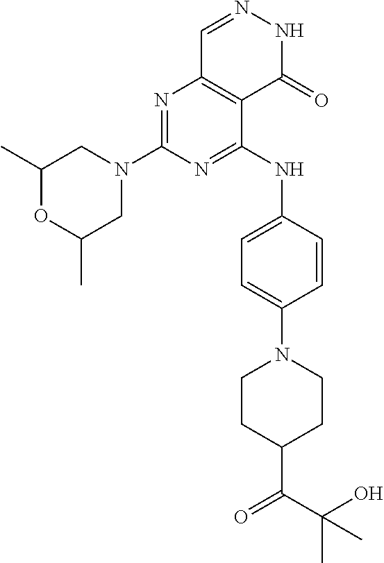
N1=C(N2CC(C)OC(C)C2)N=C(NC2=CC=C(N3CCC(C(C(O)(C)C)=O)CC3)C=C2)C2=C1C=NNC2=O
